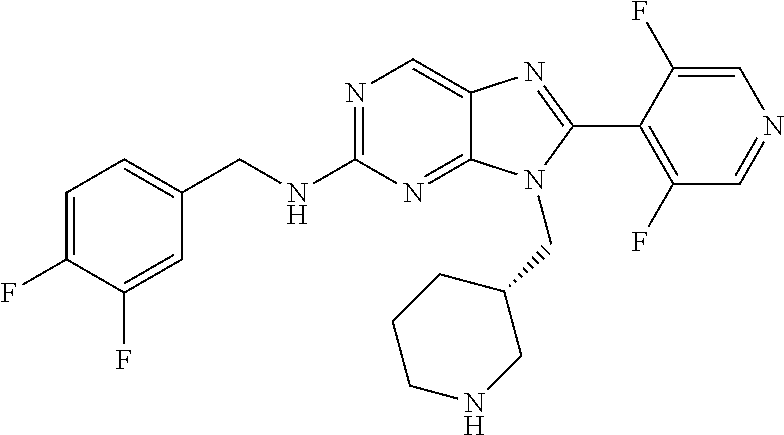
C1=C(F)C(F)=CC(CNC2=NC=C3C(=N2)N(CC2CCCNC2)C(C2=C(F)C=NC=C2F)=N3)=C1
